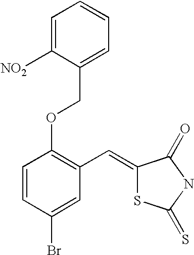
C(C1=CC=CC=C1[NO2])OC1=C(C=C2SC(=S)NC2=O)C=C(Br)C=C1
